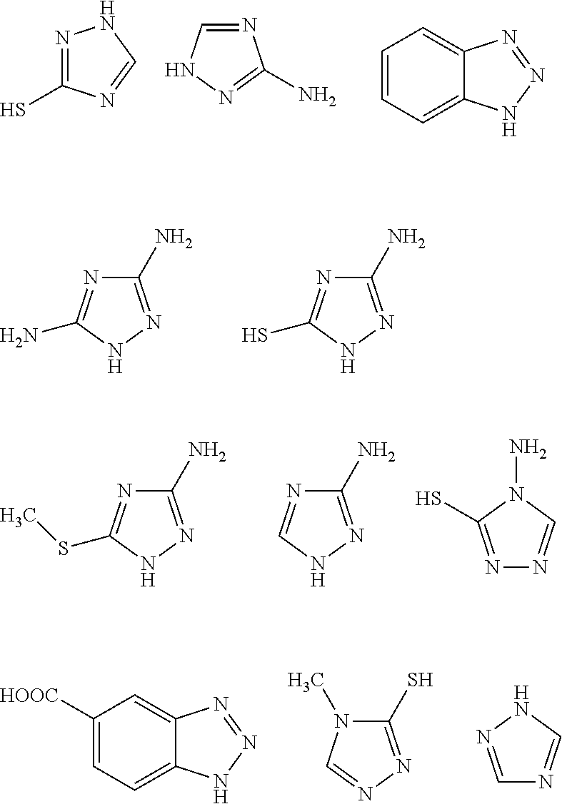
N1=C(S)N=CN1.N1=CNN=C1N.C1=CC=C2C(=C1)N=NN2.C1(N)=NNC(N)=N1.C1(N)=NNC(S)=N1.C1(N)=NNC(SC)=N1.C1(N)=NNC=N1.N1=C(S)N(N)C=N1.C1([HOOC])=CC=C2C(=C1)N=NN2.C1(S)=NN=CN1C.C1=NNC=N1
